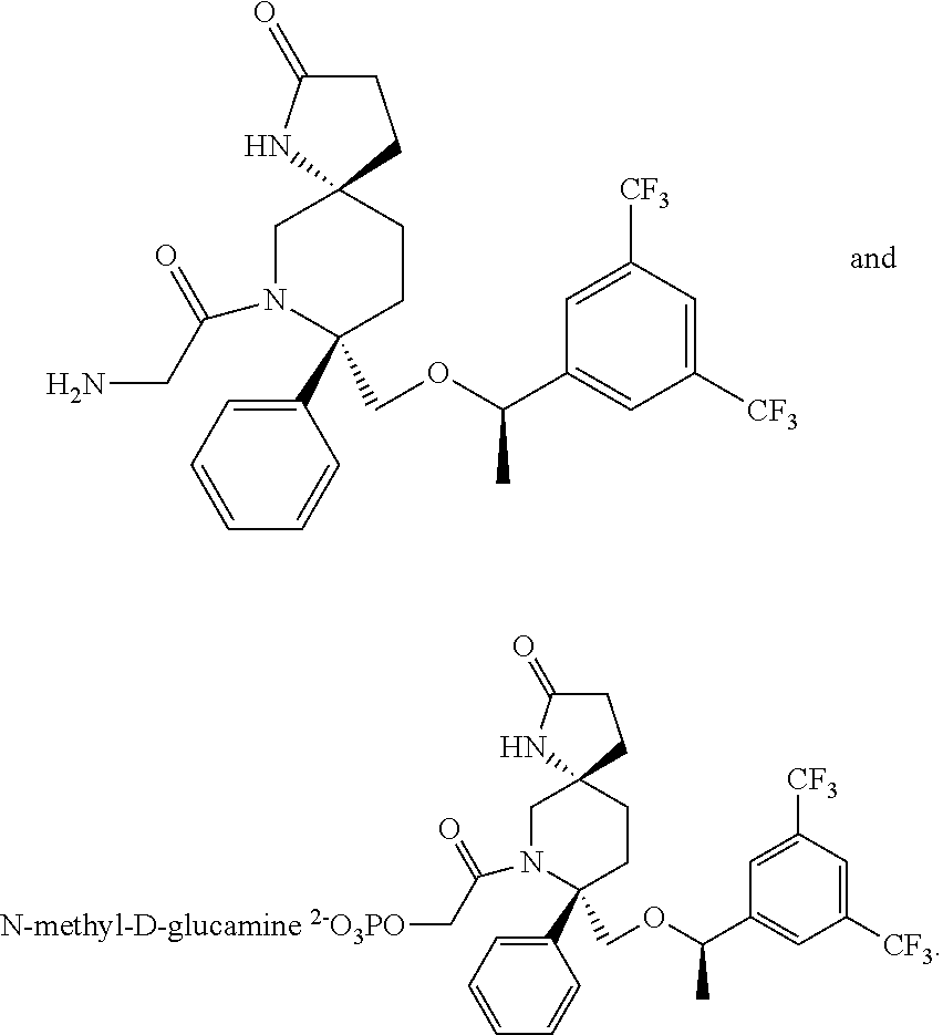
C1N(C(=O)CN)C(COC(C2=CC([CF3])=CC([CF3])=C2)C)(C2=CC=CC=C2)CCC12CCC(=O)N2.C1N(C(=O)C[N-methyl-D-glucamine 2-O3PO])C(COC(C2=CC([CF3])=CC([CF3])=C2)C)(C2=CC=CC=C2)CCC12CCC(=O)N2
